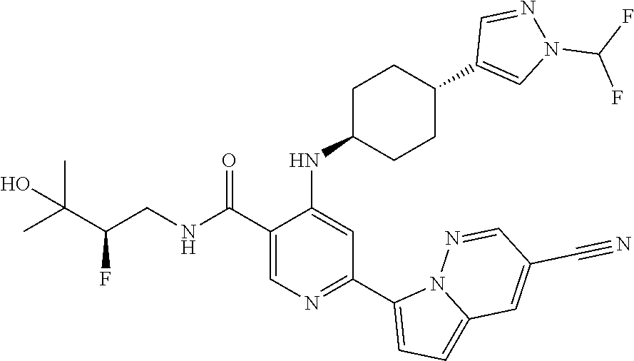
C1(C(NCC(C(C)(C)O)F)=O)=CN=C(C2=CC=C3N2N=CC(C#N)=C3)C=C1NC1CCC(C2=CN(C(F)F)N=C2)CC1
